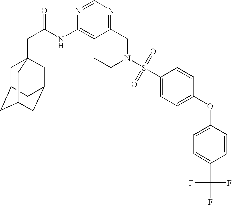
C1C2CC3CC(CC1(CC(=O)NC1=C4C(=NC=N1)CN(S(C1=CC=C(OC5=CC=C(C(F)(F)F)C=C5)C=C1)(=O)=O)CC4)C3)C2
